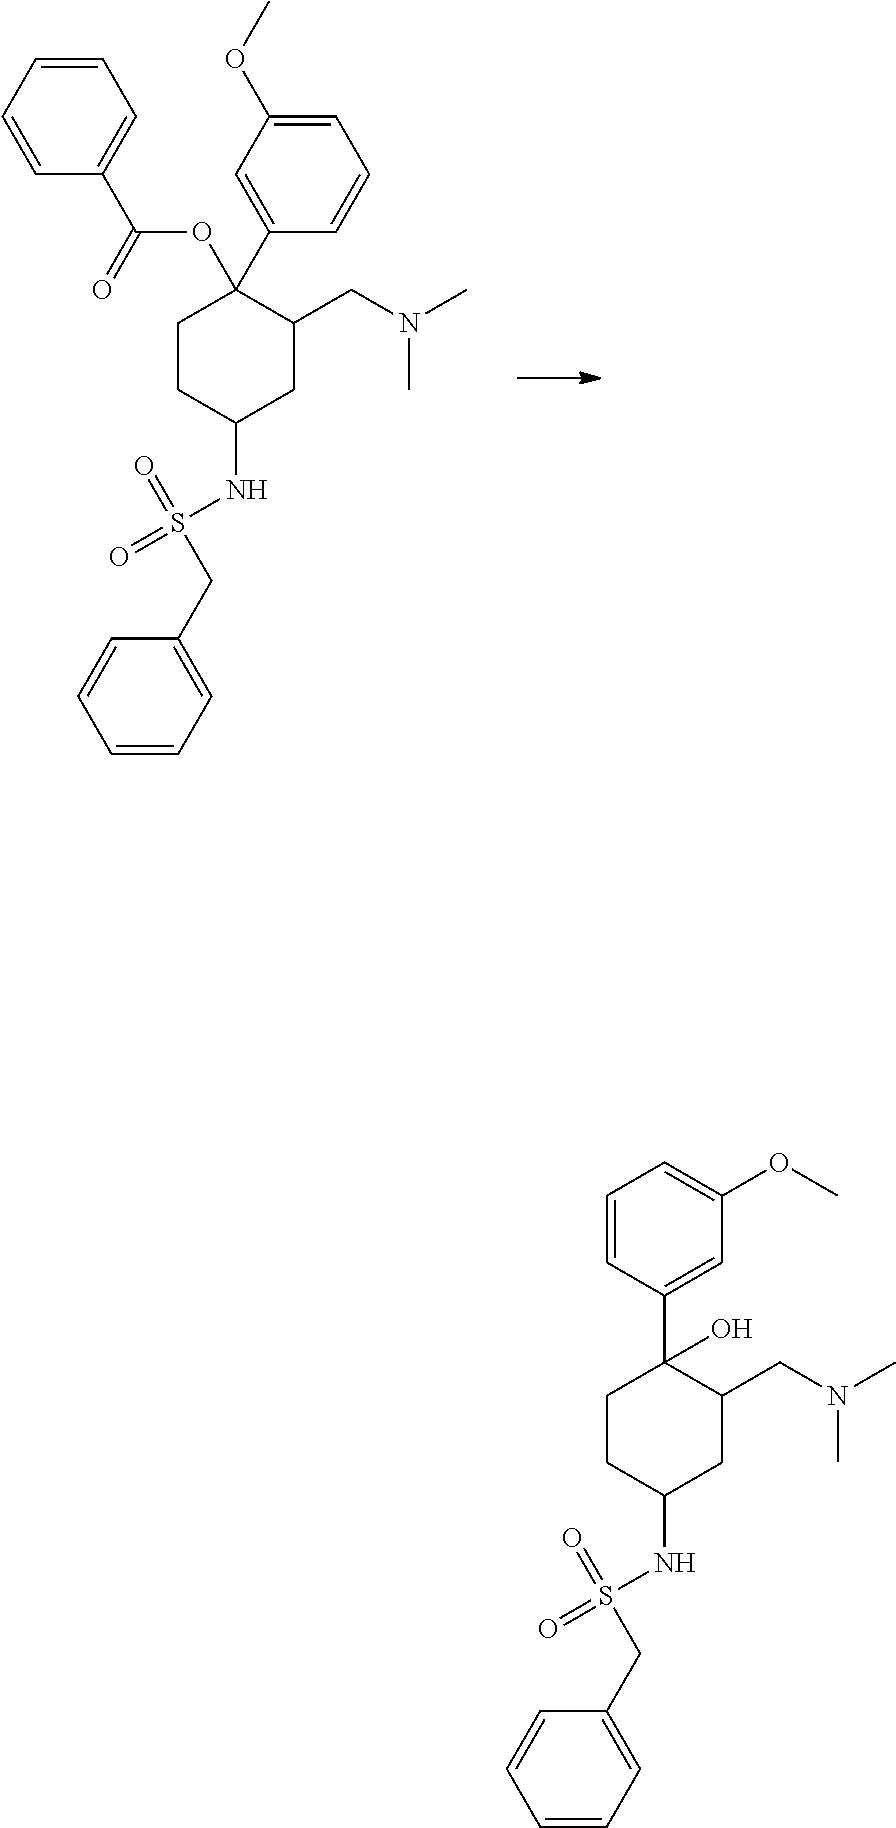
N(C)(CC1C(OC(C2=CC=CC=C2)=O)(C2=CC(OC)=CC=C2)CCC(NS(=O)(=O)CC2=CC=CC=C2)C1)C.N(C)(CC1C(O)(C2=CC(OC)=CC=C2)CCC(NS(=O)(=O)CC2=CC=CC=C2)C1)C
